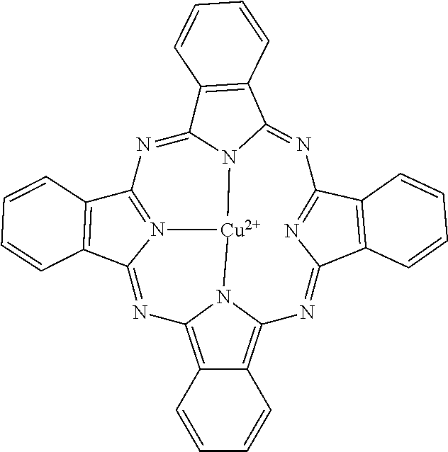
C12=C3N4C(=C1C=CC=C2)N=C1N2=C(C5=C1C=CC=C5)N=C1C5=C(C=CC=C5)C(=NC5=NC(=N3)C3=C5C=CC=C3)N1[Cu]42
